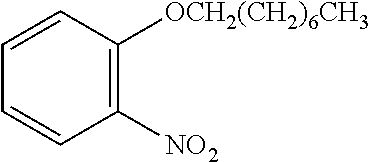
C1=CC([OCH2(CH2)6CH3])=C([NO2])C=C1
